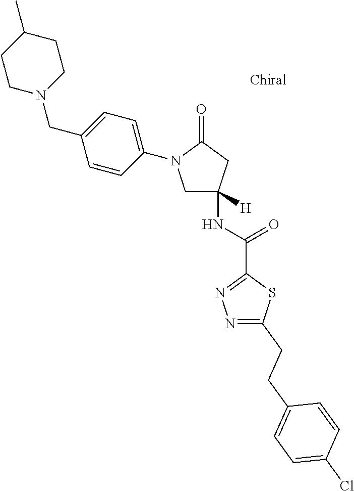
C1C(NC(C2=NN=C(CCC3=CC=C(Cl)C=C3)S2)=O)([H])CC(=O)N1C1=CC=C(CN2CCC(C)CC2)C=C1
